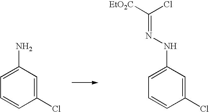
C1=C(N)C=C(Cl)C=C1.C1=C(NN=C([EtO2C])Cl)C=C(Cl)C=C1
